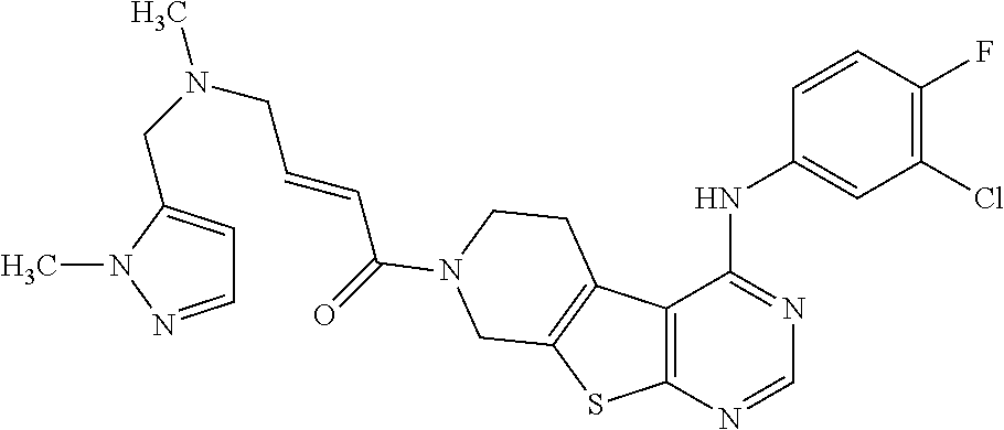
N(CC=CC(=O)N1CCC2=C(SC3=C2C(NC2=CC(Cl)=C(F)C=C2)=NC=N3)C1)(C)CC1=CC=NN1C
